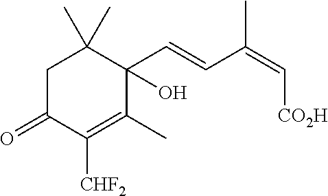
C1C(=O)C([CHF2])=C(C)C(O)(C=CC(=C[CO2H])C)C1(C)C
